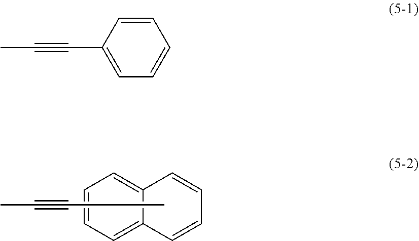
C1=CC=C2C(=C1)C=CC=C2.CC#CC.C1=CC(C#CC)=CC=C1
